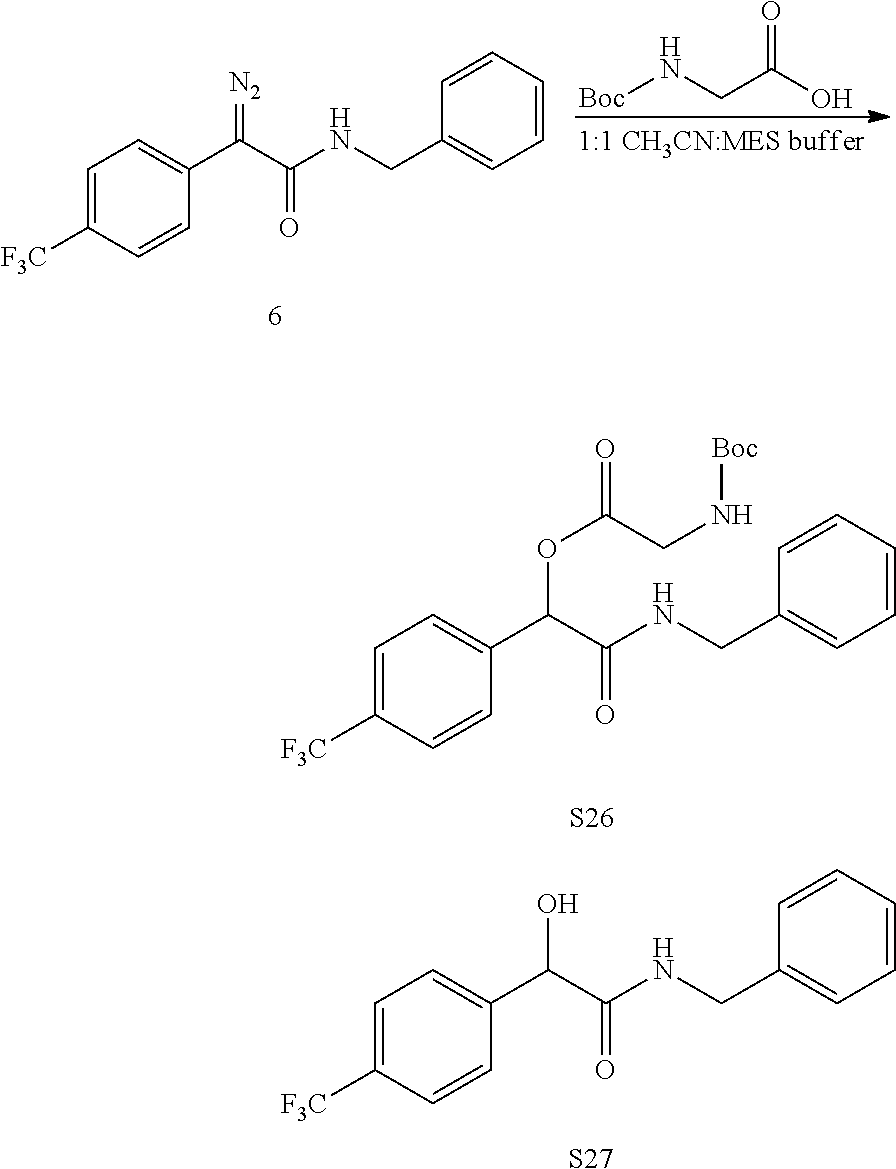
C1=C([F3C])C=CC(C(C(NCC2=CC=CC=C2)=O)OC(CN[Boc])=O)=C1.[S26].C1=C([F3C])C=CC(C(C(NCC2=CC=CC=C2)=O)O)=C1.[S27].[Boc]NCC(O)=O.C1=C([F3C])C=CC(C(C(NCC2=CC=CC=C2)=O)=[N2])=C1
